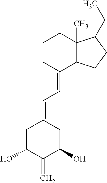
C12(C)C(C(=CC=C3CC(O)C(=C)C(O)C3)CCC1)CCC2CC
